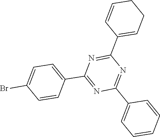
C1(C2=CCCC=C2)=NC(C2=CC=C(Br)C=C2)=NC(C2=CC=CC=C2)=N1
